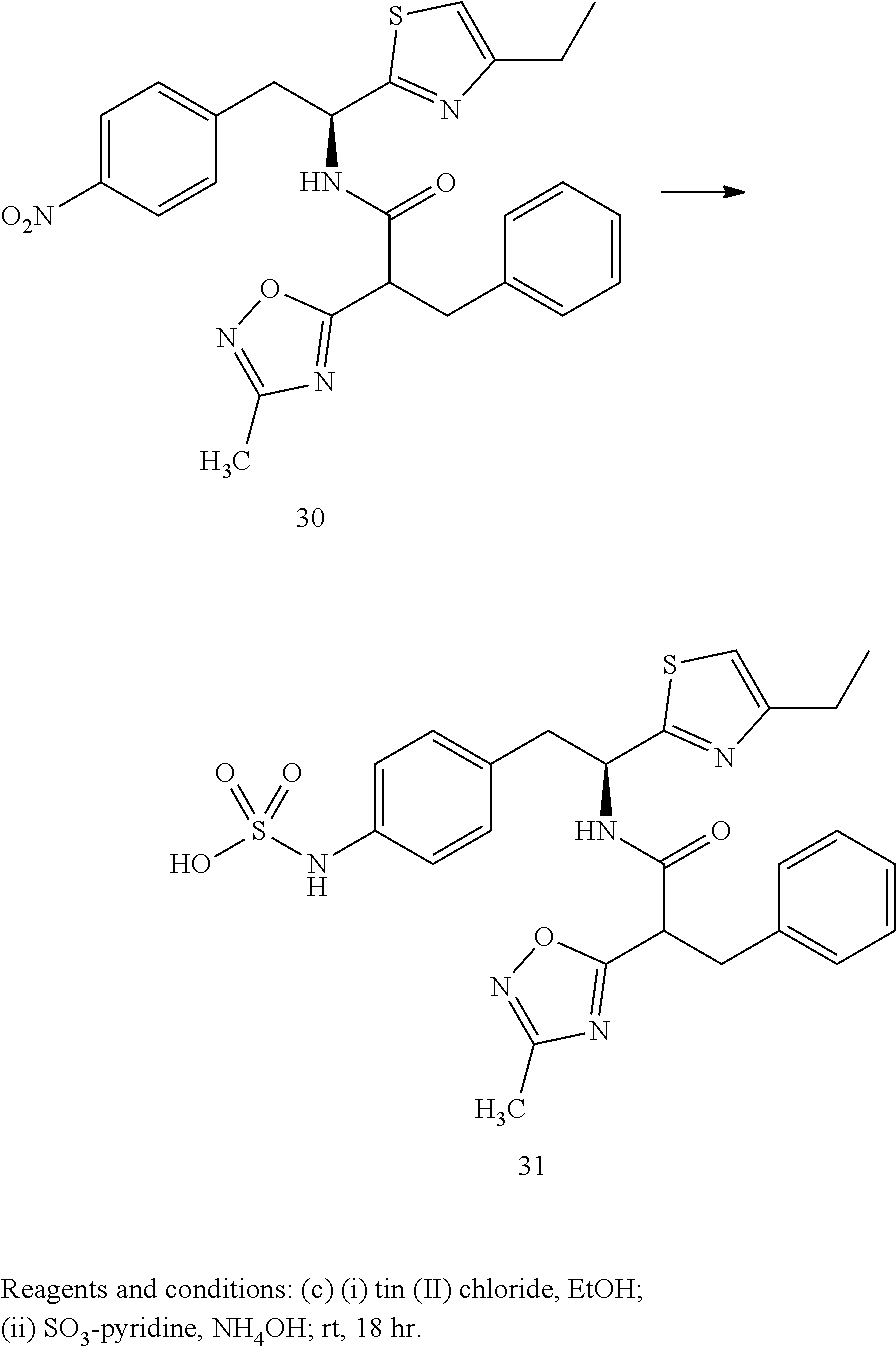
C1=C([O2N])C=CC(CC(C2=NC(CC)=CS2)NC(C(CC2=CC=CC=C2)C2=NC(C)=NO2)=O)=C1.C1=C(NS(O)(=O)=O)C=CC(CC(C2=NC(CC)=CS2)NC(C(CC2=CC=CC=C2)C2=NC(C)=NO2)=O)=C1
